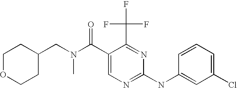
C1OCCC(CN(C(C2=CN=C(NC3=CC(Cl)=CC=C3)N=C2C(F)(F)F)=O)C)C1
